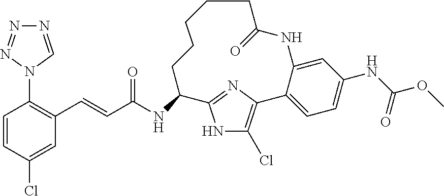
C1=CC(Cl)=CC(C=CC(NC2C3=NC(=C(Cl)N3)C3=CC=C(NC(OC)=O)C=C3NC(=O)CCCCC2)=O)=C1N1C=NN=N1
